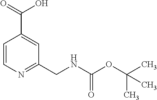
C1=CN=C(CNC(OC(C)(C)C)=O)C=C1C(O)=O
